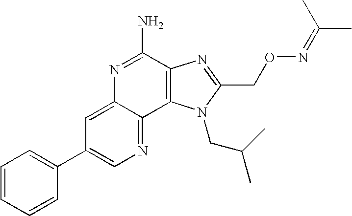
N1=C2C(=CC(C3=CC=CC=C3)=C1)N=C(N)C1=C2N(CC(C)C)C(CON=C(C)C)=N1
